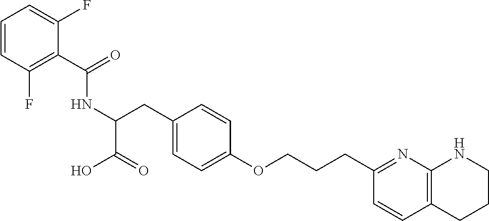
C1(C(=O)NC(C(=O)O)CC2=CC=C(OCCCC3=NC4=C(C=C3)CCCN4)C=C2)=C(F)C=CC=C1F
